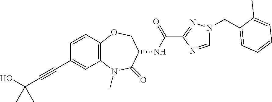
C(#CC1=CC2=C(C=C1)OCC(NC(C1=NN(CC3=CC=CC=C3C)C=N1)=O)C(=O)N2C)C(O)(C)C
